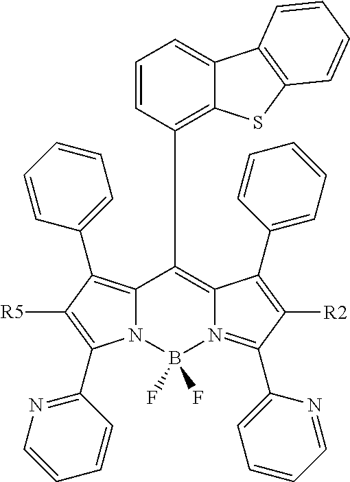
N12C(=C(C3=CC=CC=C3)C([R5])=C1C1=NC=CC=C1)C(C1=C3C(=CC=C1)C1=C(S3)C=CC=C1)=C1N(=C(C3=CC=CC=N3)C([R2])=C1C1=CC=CC=C1)B2(F)F
